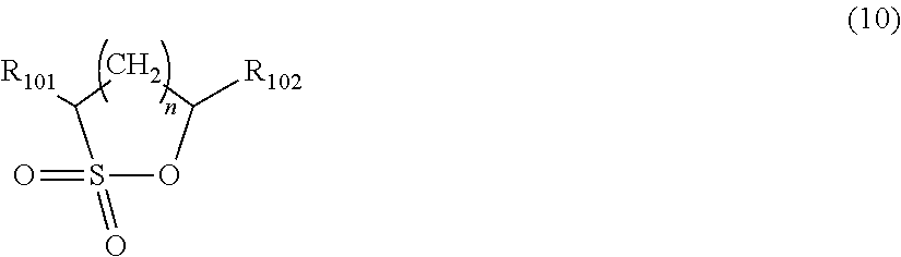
S1(=O)(=O)OC([R102])CC1[R101]
